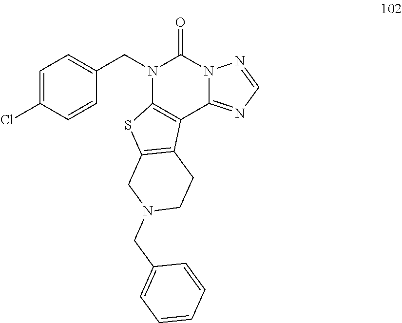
C1=C(Cl)C=CC(CN2C3=C(C4=NC=NN4C2=O)C2=C(S3)CN(CC3=CC=CC=C3)CC2)=C1
